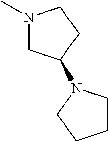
N1(C)CC(N2CCCC2)CC1
